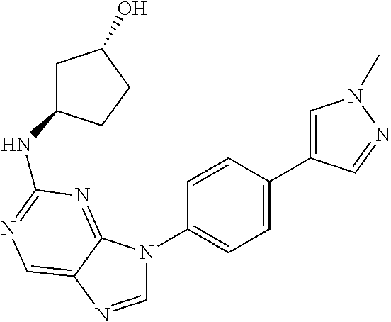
C1=NC2=CN=C(NC3CC(O)CC3)N=C2N1C1=CC=C(C2=CN(C)N=C2)C=C1
